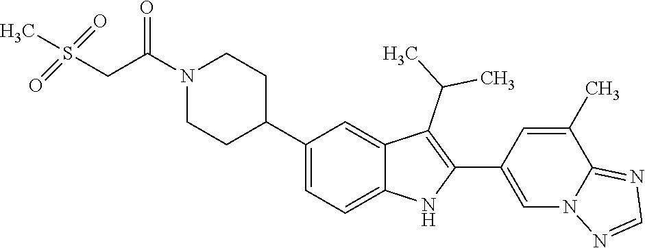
C1(C2CCN(C(CS(=O)(=O)C)=O)CC2)=CC=C2C(=C1)C(C(C)C)=C(C1=CN3C(=NC=N3)C(C)=C1)N2
